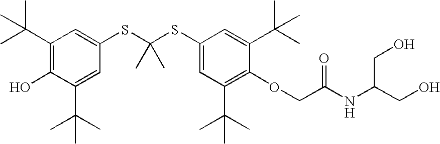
C1(C(C)(C)C)=C(O)C(C(C)(C)C)=CC(SC(SC2=CC(C(C)(C)C)=C(OCC(NC(CO)CO)=O)C(C(C)(C)C)=C2)(C)C)=C1
